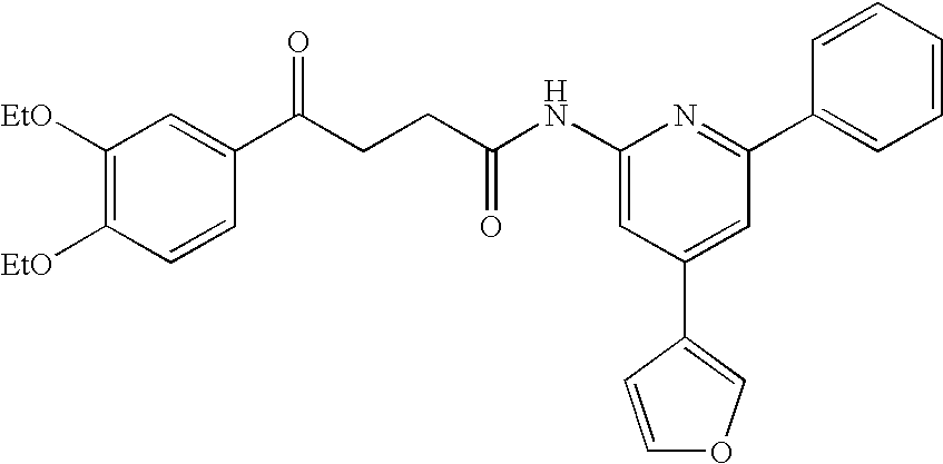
C1(NC(CCC(C2=CC([EtO])=C([EtO])C=C2)=O)=O)=CC(C2=COC=C2)=CC(C2=CC=CC=C2)=N1
